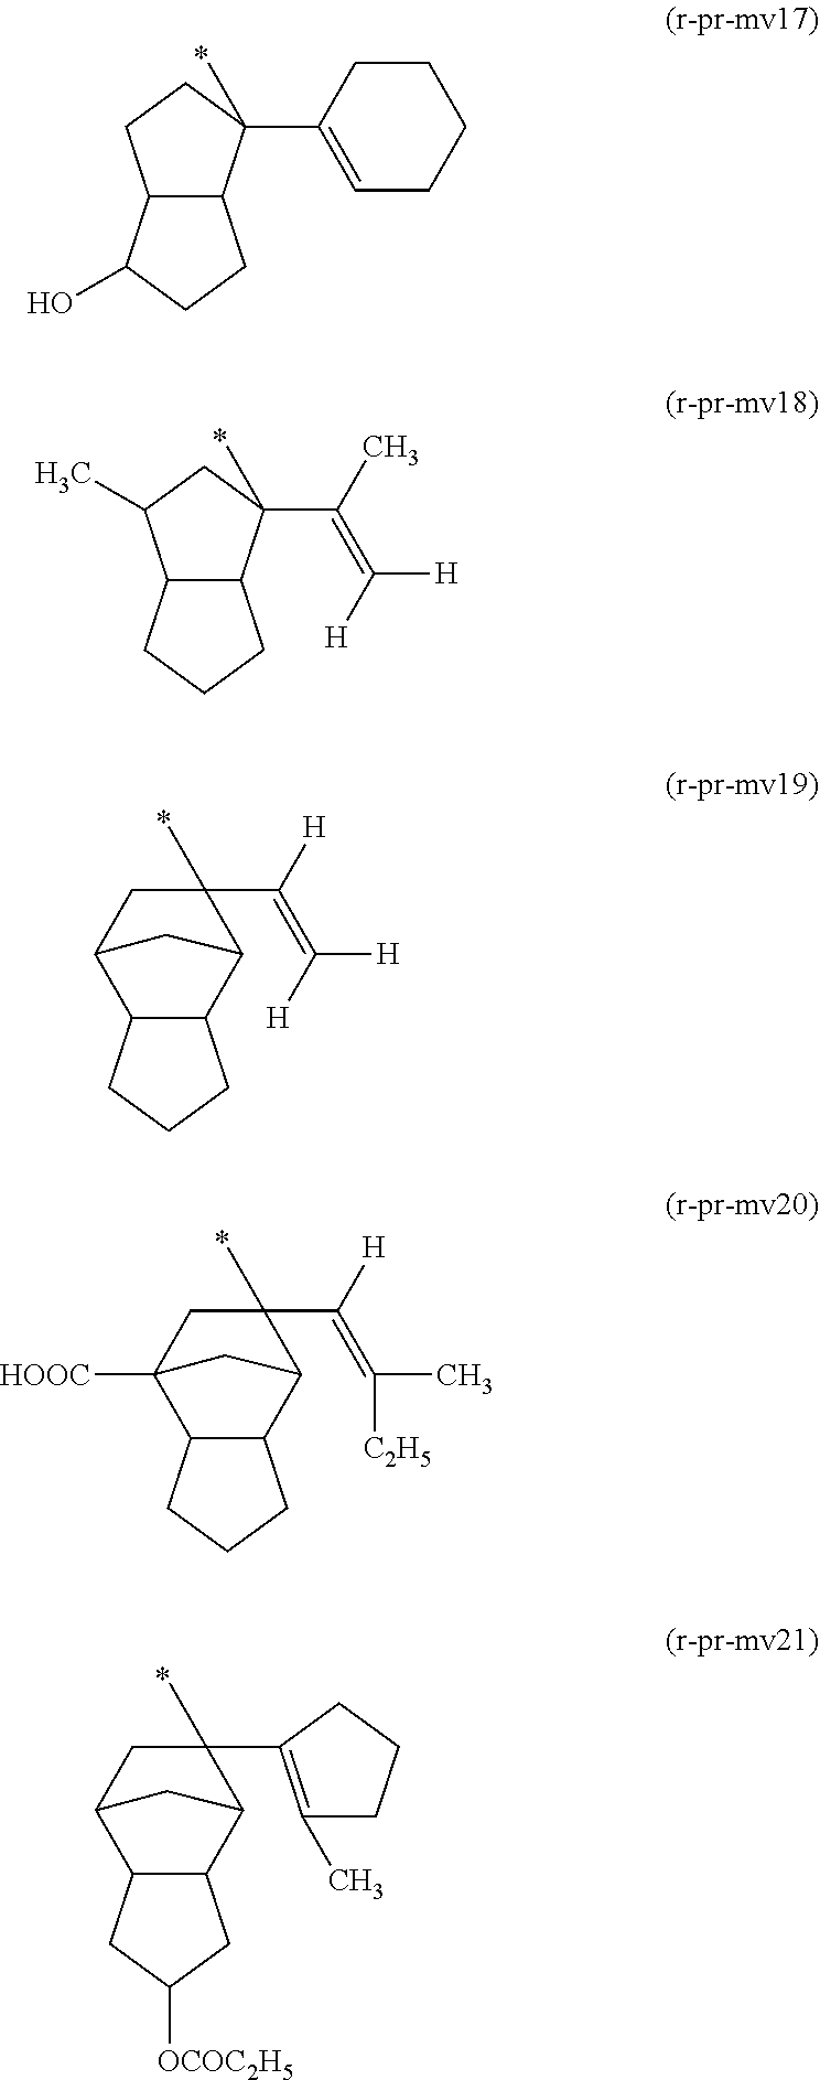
C1(C2=CCCCC2)(C)CCC2C1CCC2O.C1(C(=C([H])[H])C)(C)CC(C)C2C1CCC2.C12C(C([H])=C([H])[H])(C)CC(C3C1CCC3)C2.C12C(C([H])=C([C2H5])C)(C)CC([HOOC])(C3C1CCC3)C2.C12C(C)(C3=C(C)CCC3)CC(C3C1CC([OCOC2H5])C3)C2
